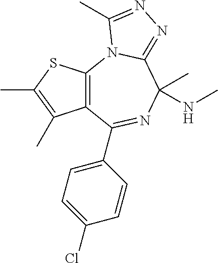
C12=C(C(C3=CC=C(Cl)C=C3)=NC(NC)(C)C3=NN=C(C)N13)C(C)=C(C)S2
